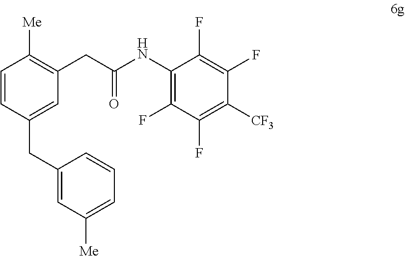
C1=CC(CC2=CC([Me])=CC=C2)=CC(CC(NC2=C(F)C(F)=C([CF3])C(F)=C2F)=O)=C1[Me]
